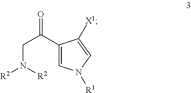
C1(C(CN([R2])[R2])=O)=CN([R1])C=C1[X1]
